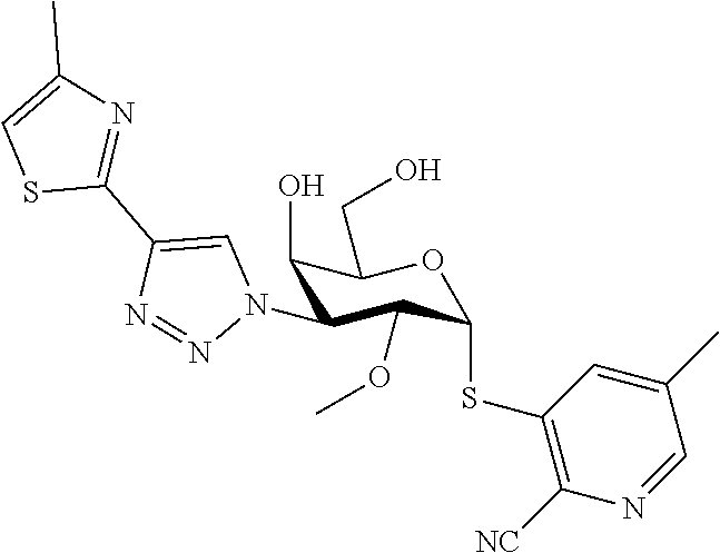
C1(O)C(N2C=C(C3=NC(C)=CS3)N=N2)C(OC)C(SC2=C([NC])N=CC(C)=C2)OC1CO
